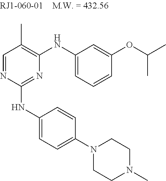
C1=NC(NC2=CC=C(N3CCN(C)CC3)C=C2)=NC(NC2=CC=CC(OC(C)C)=C2)=C1C
